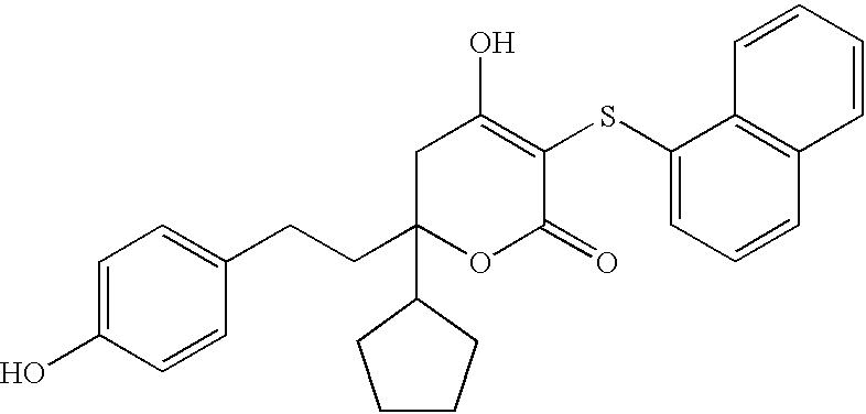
C1C(CCC2=CC=C(O)C=C2)(C2CCCC2)OC(=O)C(SC2=CC=CC3=C2C=CC=C3)=C1O
